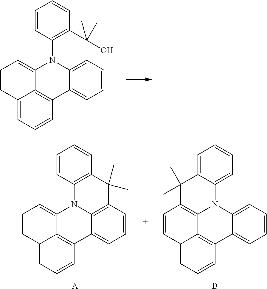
C12=CC=CC3=C1C(=CC=C2)N(C1=C(C(C)(O)C)C=CC=C1)C1=CC=CC=C31.C12=CC=CC3=C1C1=C(C=C2)C(C)(C)C2=CC=CC=C2N1C1=CC=CC=C31.B.C12=CC=CC3=C1C(=CC=C2)N1C2=C(C=CC=C32)C(C)(C)C2=C1C=CC=C2.[A]
